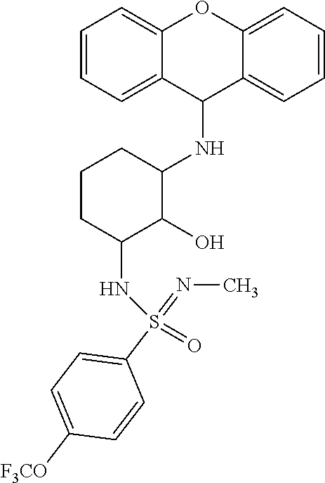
C1(NC2CCCC(NS(=O)(C3=CC=C([F3CO])C=C3)=NC)C2O)C2=CC=CC=C2OC2=CC=CC=C12
